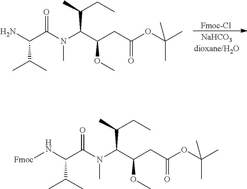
[Fmoc-Cl].NC(C(N(C(C(CC(OC(C)(C)C)=O)OC)C(C)CC)C)=O)C(C)C.[Fmoc]NC(C(N(C(C(CC(OC(C)(C)C)=O)OC)C(C)CC)C)=O)C(C)C
